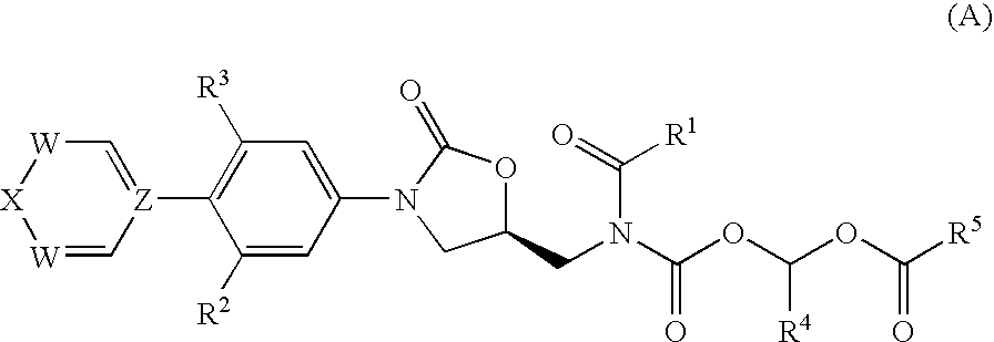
[W]1=C[Z](C2=C([R3])C=C(N3CC(CN(C(OC([R4])OC(=O)[R5])=O)C(=O)[R1])OC3=O)C=C2[R2])=C[W][X]1
